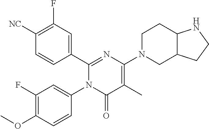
C1(C2=CC(F)=C([CN])C=C2)=NC(N2CC3C(CC2)NCC3)=C(C)C(=O)N1C1=CC(F)=C(OC)C=C1
